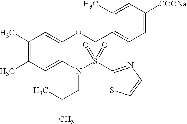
C1(C)=C(C)C=C(N(S(C2=NC=CS2)(=O)=O)CC(C)C)C(OCC2=CC=C([COONa])C=C2C)=C1
